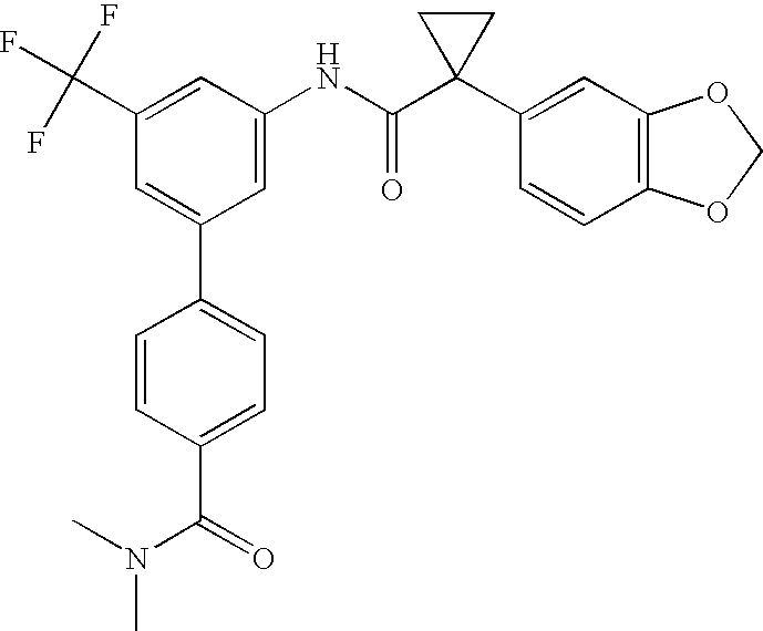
C1(C2=CC(C(F)(F)F)=CC(NC(C3(C4=CC5=C(C=C4)OCO5)CC3)=O)=C2)=CC=C(C(=O)N(C)C)C=C1
